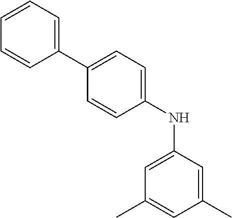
C1(C2=CC=C(NC3=CC(C)=CC(C)=C3)C=C2)=CC=CC=C1
